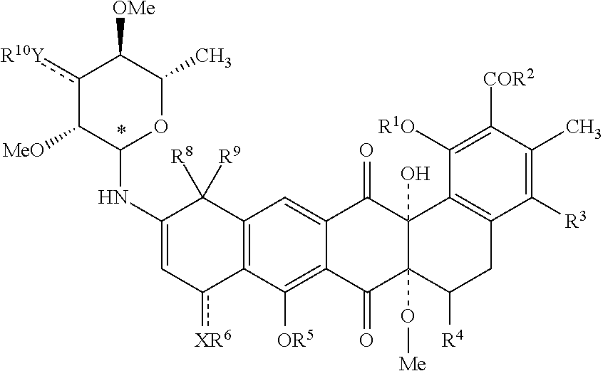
c1([R10Y])C([MeO])C(NC2=Cc([XR6])C3=C(C2([R8])[R9])C=C2C(=C3[OR5])C(=O)C3(O[Me])C(O)(C2=O)C2=C(CC3[R4])C([R3])=C(C)C([COR2])=C2[R1O])OC(C)C1[OMe]
